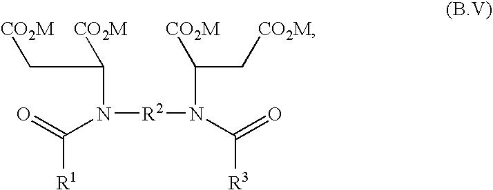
N([R2]N(C(C[CO2M])[CO2M])C([R3])=O)(C(C[CO2M])[CO2M])C([R1])=O
